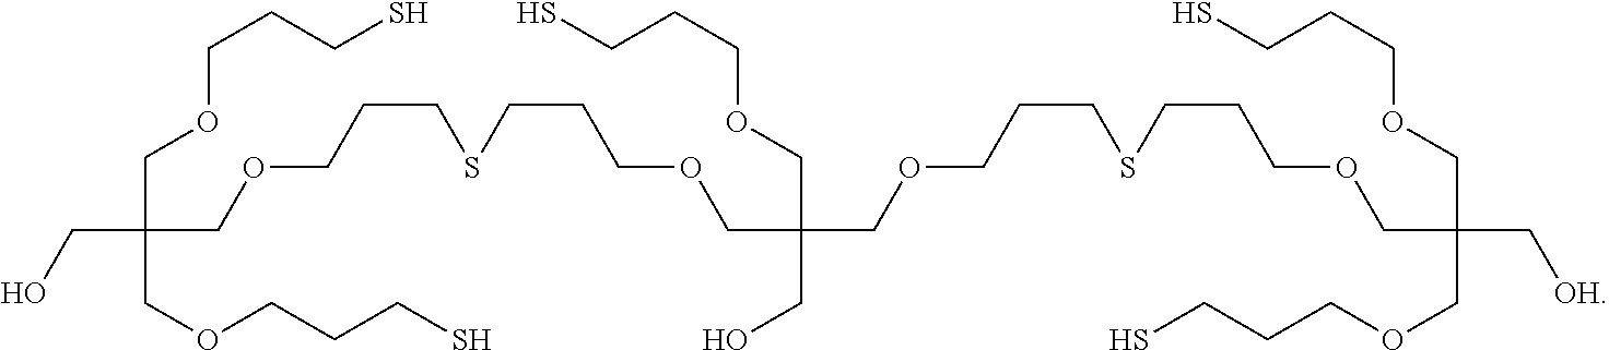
C(C(COCCCS)(COCCCS)COCCCSCCCOCC(COCCCS)(CO)COCCCSCCCOCC(COCCCS)(COCCCS)C[OH])O
